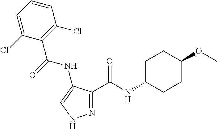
N1=C(C(NC2CCC(OC)CC2)=O)C(NC(C2=C(Cl)C=CC=C2Cl)=O)=CN1
